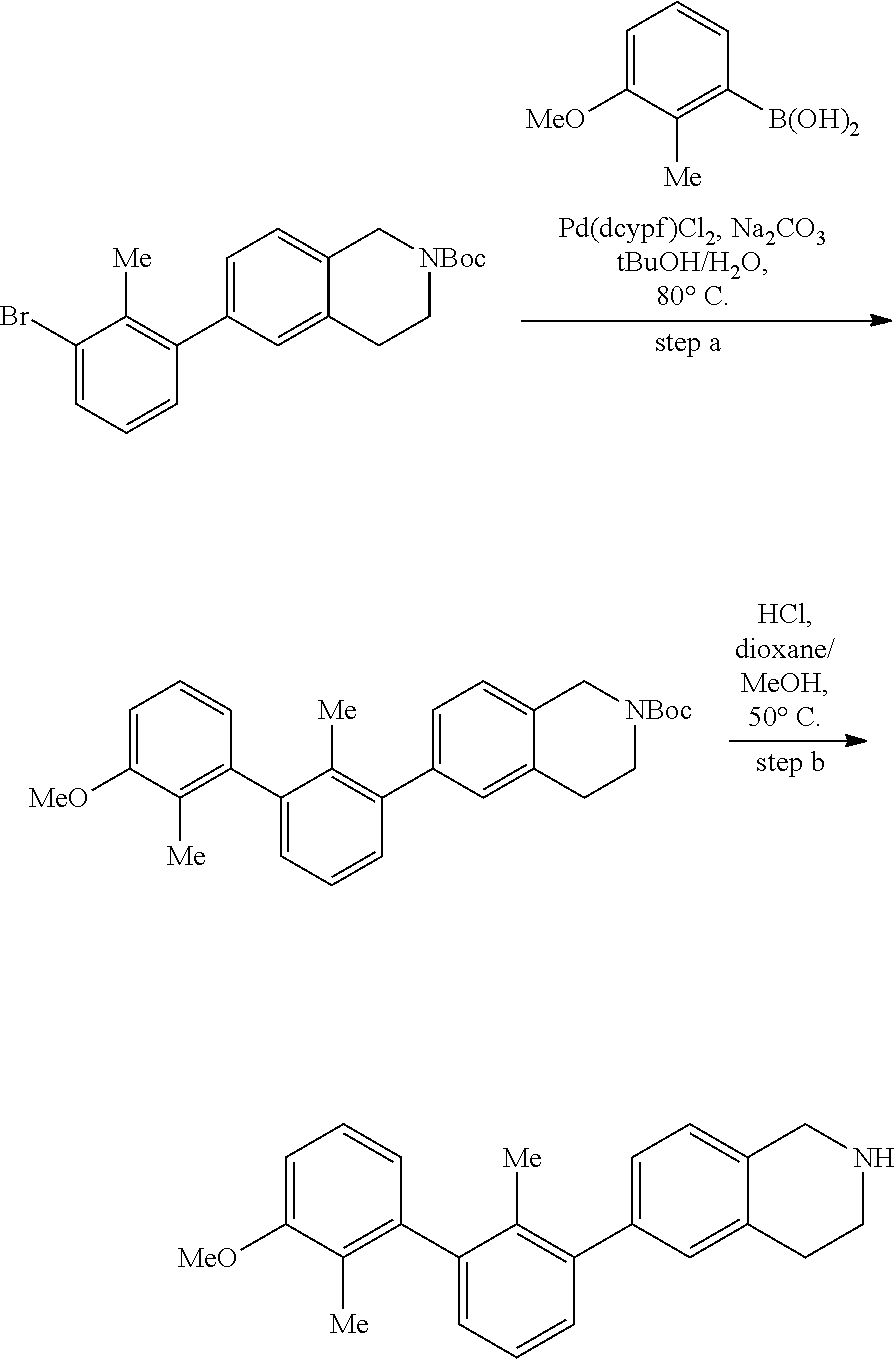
C1=C(C2=C([Me])C(Br)=CC=C2)C=C2C(=C1)C[NBoc]CC2.C1=C([MeO])C([Me])=C([B(OH)2])C=C1.C1=C(C2=C([Me])C(C3=C([Me])C([MeO])=CC=C3)=CC=C2)C=C2C(=C1)C[NBoc]CC2.C1=C(C2=C([Me])C(C3=C([Me])C([MeO])=CC=C3)=CC=C2)C=C2C(=C1)CNCC2
